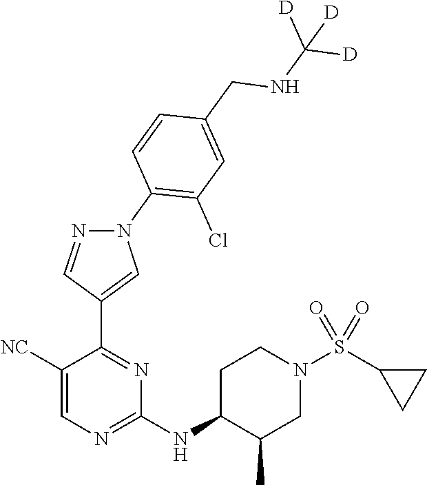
C1(NC2C(C)CN(S(C3CC3)(=O)=O)CC2)=NC=C([NC])C(C2=CN(C3=C(Cl)C=C(CNC([D])([D])[D])C=C3)N=C2)=N1
